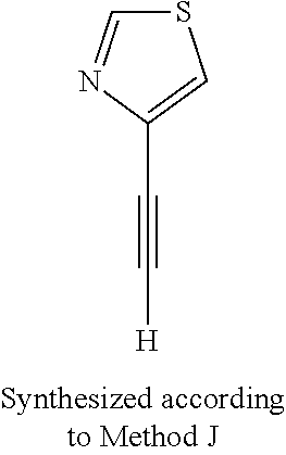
[H]C#CC1=CSC=N1
